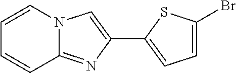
C1=CN2C(=NC(C3=CC=C(Br)S3)=C2)C=C1
